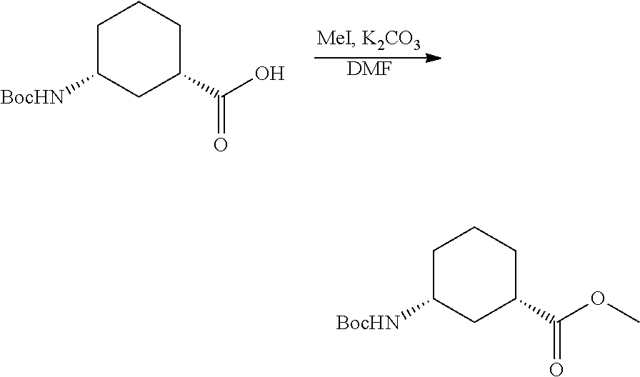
[DMF].C1C([BocHN])CC(C(=O)O)CC1.C1C([BocHN])CC(C(=O)OC)CC1
